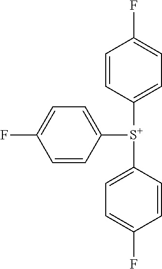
C1=CC([S+](C2=CC=C(F)C=C2)C2=CC=C(F)C=C2)=CC=C1F
